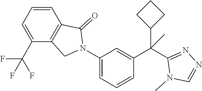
C1(N2C(=O)C3=C(C2)C(C(F)(F)F)=CC=C3)=CC=CC(C(C2=NN=CN2C)(C2CCC2)C)=C1
